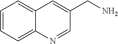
C1=CC=C2C(=C1)C=C(CN)C=N2
